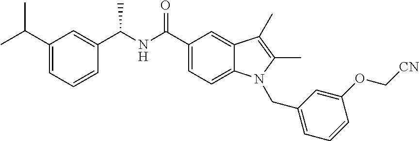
C1(C(NC(C2=CC=C3C(=C2)C(C)=C(C)N3CC2=CC=CC(OC[CN])=C2)=O)C)=CC(C(C)C)=CC=C1
